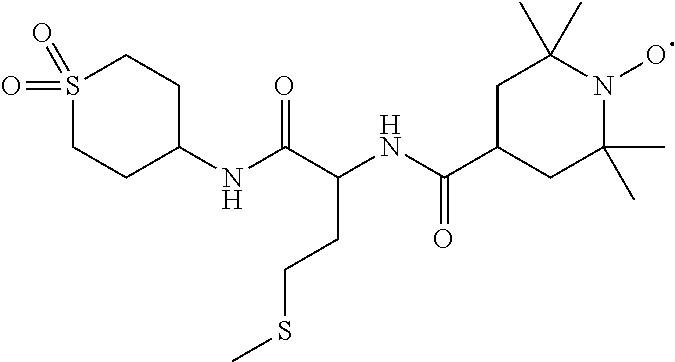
C(NC(C1CC(C)(C)N(O)C(C)(C)C1)=O)(C(NC1CCS(=O)(=O)CC1)=O)CCSC
